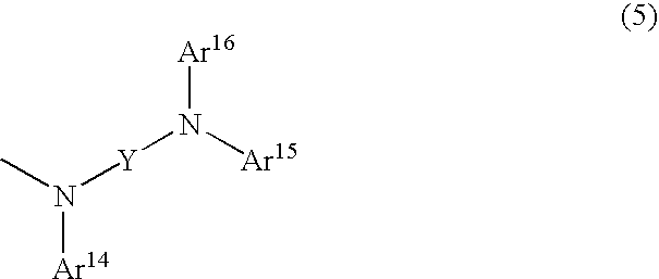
N(C)([Ar14])[Y]N([Ar15])[Ar16]
